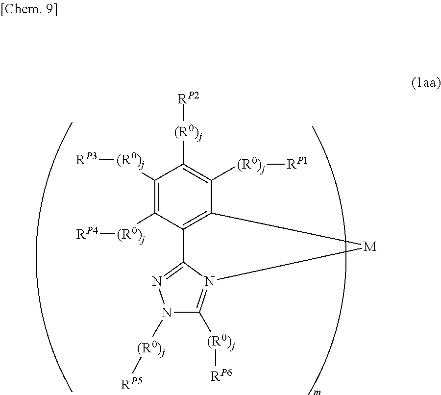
C1([(R0)j][RP3])=C([(R0)j][RP4])C2=C(C([(R0)j][RP1])=C1[(R0)j][RP2])[M]N1=C([(R0)j][RP6])N([(R0)j][RP5])N=C21
